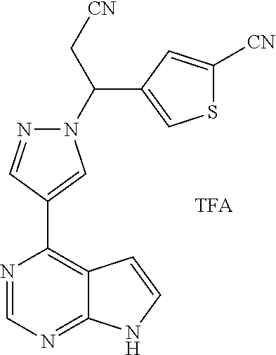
N1(C(C[CN])C2=CSC([CN])=C2)N=CC(C2=C3C(=NC=N2)NC=C3)=C1
